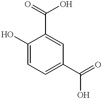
C1(O)=CC=C(C(=O)O)C=C1C(=O)O
